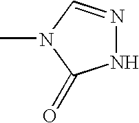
N1=CN(C)C(=O)N1
